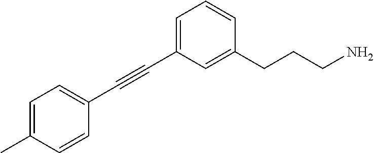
C(#CC1=CC=CC(CCCN)=C1)C1=CC=C(C)C=C1
